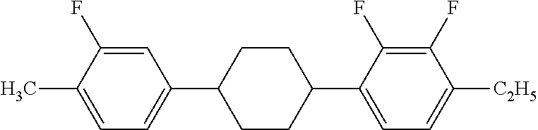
C1=C(F)C(C)=CC=C1C1CCC(C2=CC=C([C2H5])C(F)=C2F)CC1
